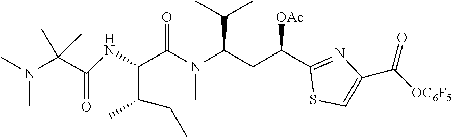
C(C(N(C(CC(C1=NC(C([OC6F5])=O)=CS1)[OAc])C(C)C)C)=O)(C(C)CC)NC(C(C)(C)N(C)C)=O
